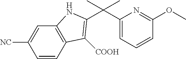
C1(C(C2=CC=CC(OC)=N2)(C)C)=C([COOH])C2=C(N1)C=C([NC])C=C2
